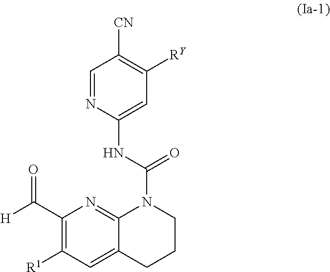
C1=NC(NC(=O)N2C3=NC(C([H])=O)=C([R1])C=C3CCC2)=CC([RY])=C1[CN]
